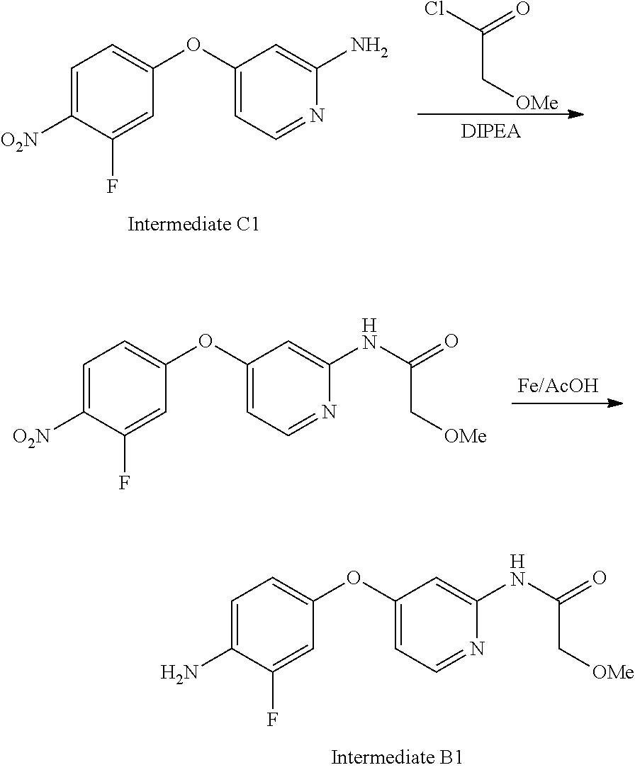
C1=C(N)C(F)=CC(OC2=CC=NC(NC(=O)C[OMe])=C2)=C1.C1=C([O2N])C(F)=CC(OC2=CC=NC(N)=C2)=C1.ClC(C[OMe])=O.C1=C([O2N])C(F)=CC(OC2=CC=NC(NC(=O)C[OMe])=C2)=C1
